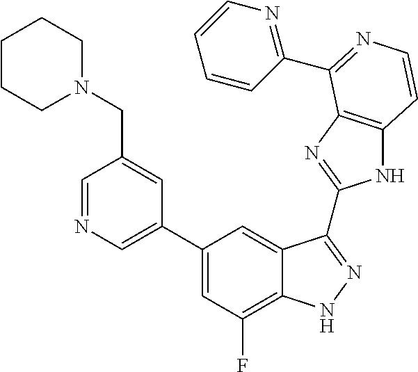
C1(C2=CN=CC(CN3CCCCC3)=C2)=CC(F)=C2C(=C1)C(C1=NC3=C(N1)C=CN=C3C1=NC=CC=C1)=NN2
